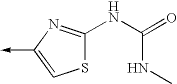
C1(NC(=O)NC)=NC(->C)=CS1
